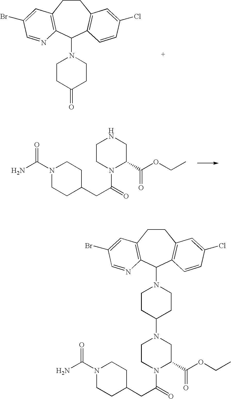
C1CC2=C(C(N3CCC(=O)CC3)C3=C1C=C(Cl)C=C3)N=CC(Br)=C2.NC(N1CCC(CC(N2C(C(OCC)=O)CNCC2)=O)CC1)=O.C1CC(N2CC(C(OCC)=O)N(C(CC3CCN(C(N)=O)CC3)=O)CC2)CCN1C1C2=C(CCC3=C1C=CC(Cl)=C3)C=C(Br)C=N2
